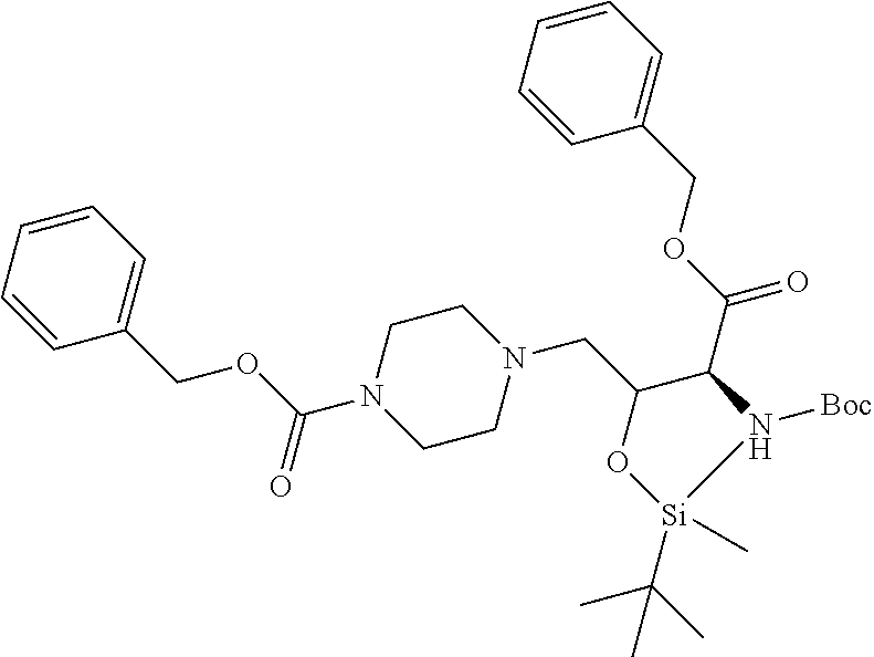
C1=CC=C(COC(N2CCN(CC3C(C(OCC4=CC=CC=C4)=O)N([Boc])[Si](C)(C(C)(C)C)O3)CC2)=O)C=C1
